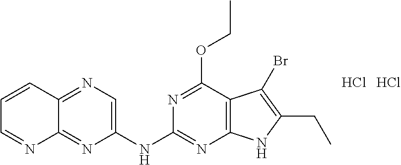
C12=NC(NC3=NC4=C(C(OCC)=N3)C(Br)=C(CC)N4)=CN=C1C=CC=N2.Cl.Cl
